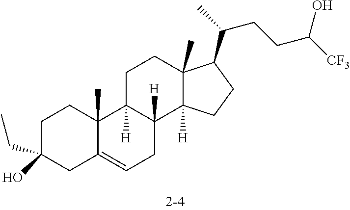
C1C(CC)(O)CC2=CCC3([H])C([H])(C2(C)C1)CCC1(C)C3([H])CCC1C(CCC(O)[CF3])C
